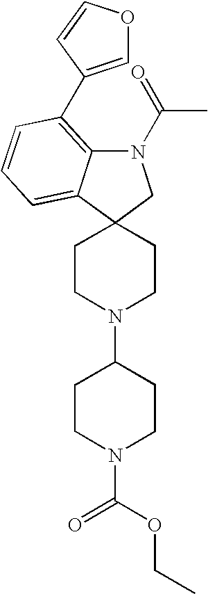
C1CN(C2CCN(C(OCC)=O)CC2)CCC12CN(C(C)=O)C1=C(C3=COC=C3)C=CC=C21
